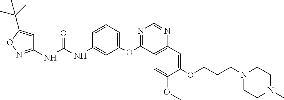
C1(NC(NC2=CC(OC3=NC=NC4=C3C=C(OC)C(OCCCN3CCN(C)CC3)=C4)=CC=C2)=O)=NOC(C(C)(C)C)=C1
